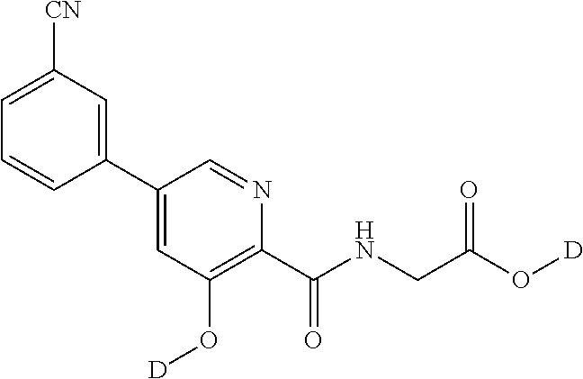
C1(C2=CC(O[D])=C(C(NCC(O[D])=O)=O)N=C2)=CC([CN])=CC=C1
